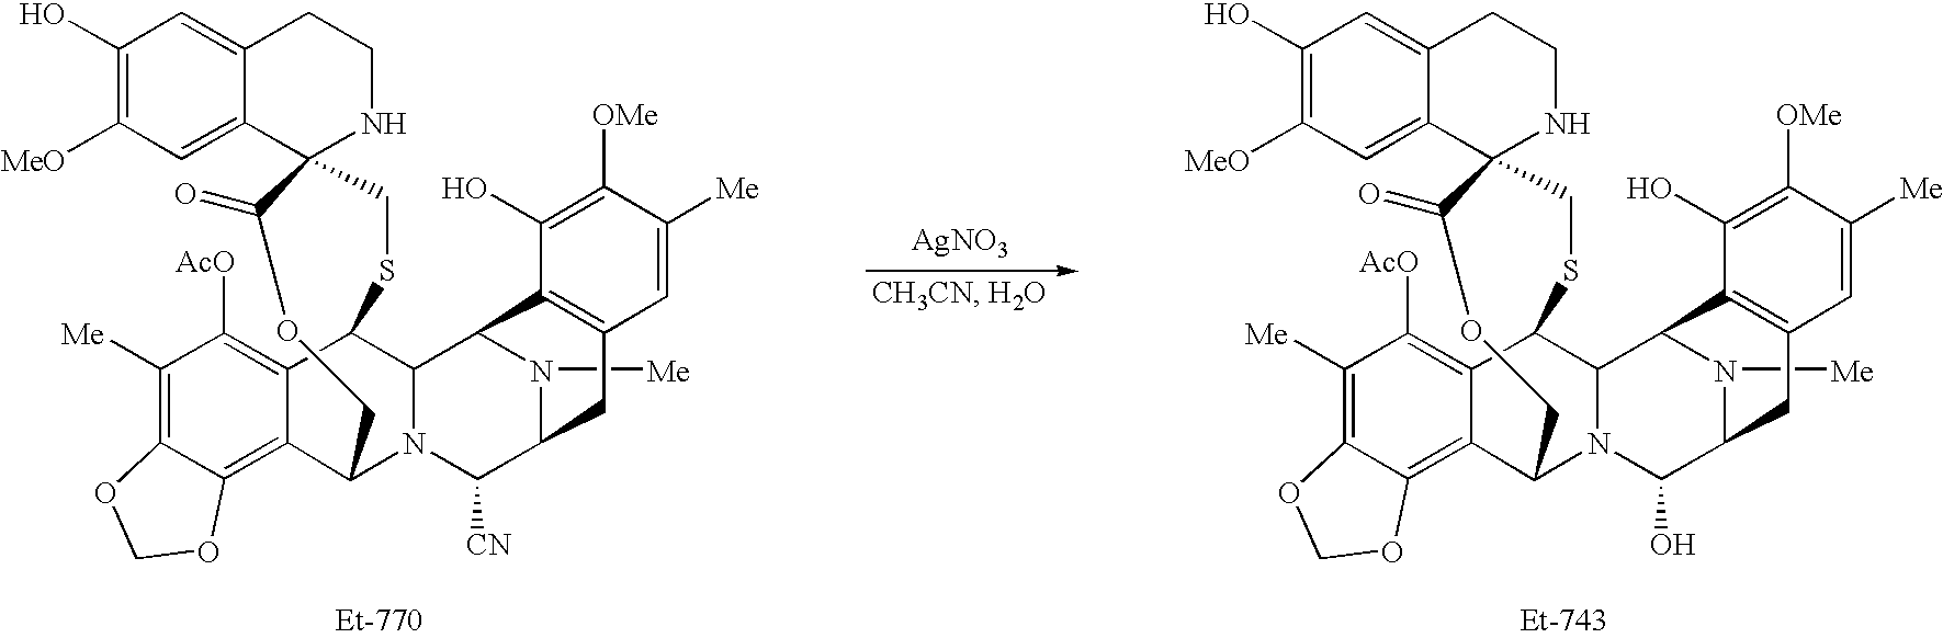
C1([Me])=C2C(=C3C(=C1[AcO])C1C4N(C([CN])C5N([Me])C4C4=C(C5)C=C([Me])C([OMe])=C4O)C3COC(=O)C3(CS1)NCCC1=CC(O)=C([MeO])C=C31)OCO2.[AgNO3].C1([Me])=C2C(=C3C(=C1[AcO])C1C4N(C(O)C5N([Me])C4C4=C(C5)C=C([Me])C([OMe])=C4O)C3COC(=O)C3(CS1)NCCC1=CC(O)=C([MeO])C=C31)OCO2
